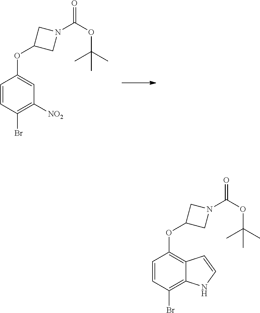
C1(OC2CN(C(OC(C)(C)C)=O)C2)=CC([NO2])=C(Br)C=C1.C1(OC2CN(C(OC(C)(C)C)=O)C2)=C2C(=C(Br)C=C1)NC=C2
